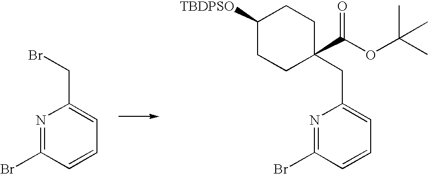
N1=C(Br)C=CC=C1CBr.N1=C(Br)C=CC=C1CC1(C(OC(C)(C)C)=O)CCC([TBDPSO])CC1
